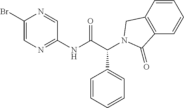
C1(NC(C(C2=CC=CC=C2)N2CC3=C(C=CC=C3)C2=O)=O)=NC=C(Br)N=C1
